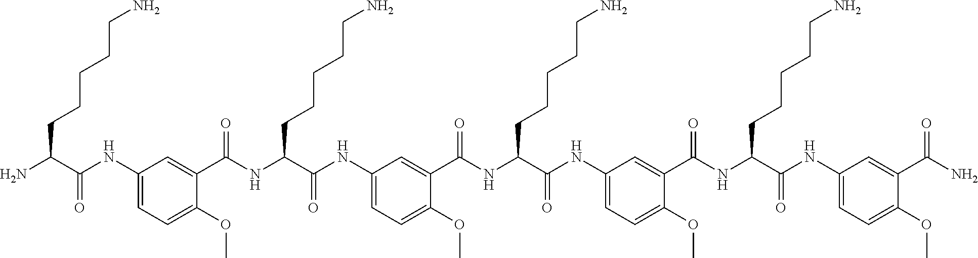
C1(NC(C(N)CCCCCN)=O)=CC=C(OC)C(C(NC(C(NC2=CC=C(OC)C(C(NC(C(NC3=CC=C(OC)C(C(NC(C(NC4=CC=C(OC)C(C(N)=O)=C4)=O)CCCCCN)=O)=C3)=O)CCCCCN)=O)=C2)=O)CCCCCN)=O)=C1
